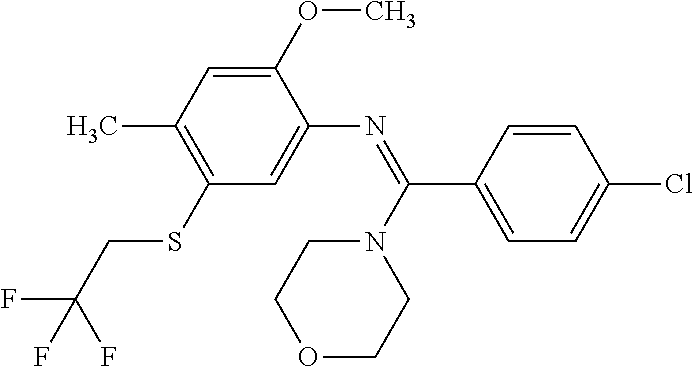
C1(OC)=CC(C)=C(SCC(F)(F)F)C=C1N=C(C1=CC=C(Cl)C=C1)N1CCOCC1
